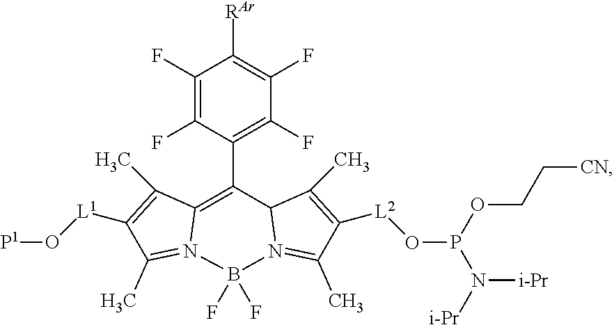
C12=C(C3=C(F)C(F)=C([RAr])C(F)=C3F)C3N(=C(C)C([L2]OP(N([i-Pr])[i-Pr])OCC[CN])=C3C)B(F)(F)N1=C(C)C([L1]O[P1])=C2C
